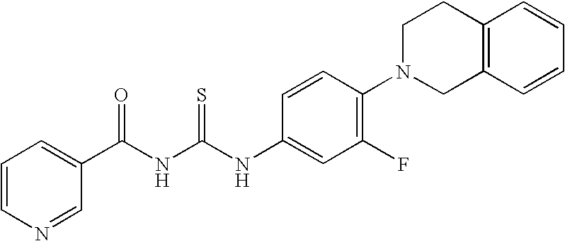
N(C(NC(C1=CC=CN=C1)=O)=S)C1=CC(F)=C(N2CC3=C(CC2)C=CC=C3)C=C1
